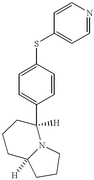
C1(SC2=CC=NC=C2)=CC=C(C2([H])N3C([H])(CCC2)CCC3)C=C1
